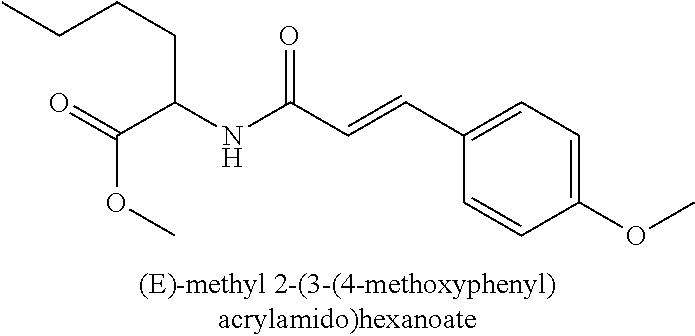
C1=C(C=CC(NC(C(=O)OC)CCCC)=O)C=CC(OC)=C1
